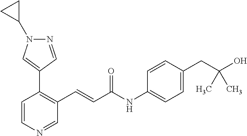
N1=CC(C2=C(C=CC(NC3=CC=C(CC(C)(O)C)C=C3)=O)C=NC=C2)=CN1C1CC1
